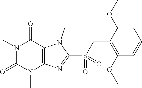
N1(C)C(=O)N(C)C2=C(C1=O)N(C)C(S(=O)(CC1=C(OC)C=CC=C1OC)=O)=N2
